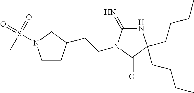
N1C(CCCC)(CCCC)C(=O)N(CCC2CCN(S(=O)(=O)C)C2)C1=N
